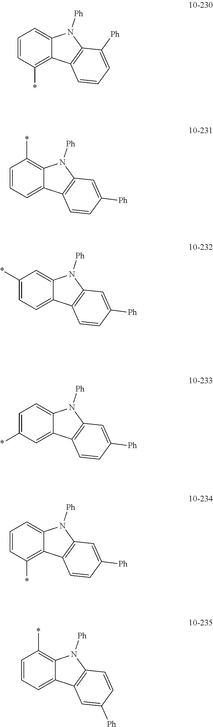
C1=CC(*)=C2C(=C1)N([Ph])C1=C2C=CC=C1[Ph].C1=CC=C2C(=C1*)N([Ph])C1=C2C=CC([Ph])=C1.C1(*)=CC=C2C(=C1)N([Ph])C1=C2C=CC([Ph])=C1.C1=C(*)C=C2C(=C1)N([Ph])C1=C2C=CC([Ph])=C1.C1=CC(*)=C2C(=C1)N([Ph])C1=C2C=CC([Ph])=C1.C1=CC=C2C(=C1*)N([Ph])C1=C2C=C([Ph])C=C1
